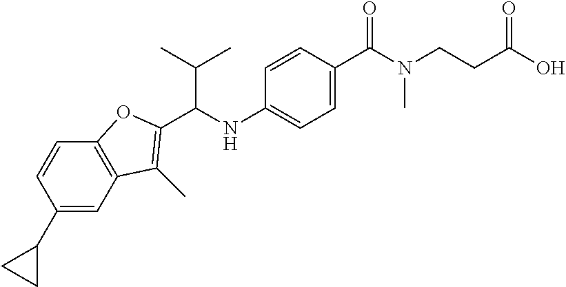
C1=C(NC(C(C)C)C2=C(C)C3=C(C=CC(C4CC4)=C3)O2)C=CC(C(N(CCC(O)=O)C)=O)=C1
